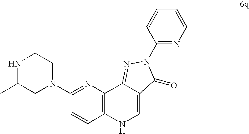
N1=C(N2CCNC(C)C2)C=CC2=C1C1=NN(C3=NC=CC=C3)C(=O)C1=CN2
